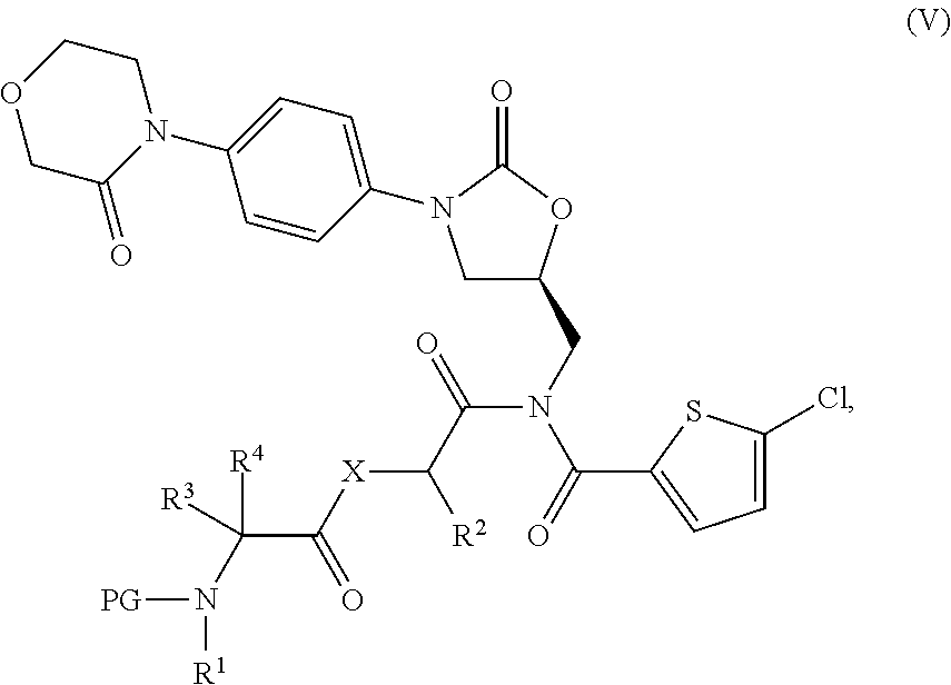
C1C(CN(C(=O)C2=CC=C(Cl)S2)C(C([R2])[X]C(C(N([PG])[R1])([R4])[R3])=O)=O)OC(=O)N1C1=CC=C(N2CCOCC2=O)C=C1
